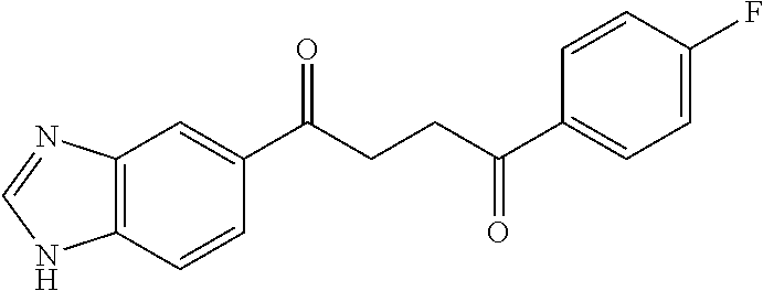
C12=C(C=CC(C(CCC(C3=CC=C(F)C=C3)=O)=O)=C1)NC=N2
